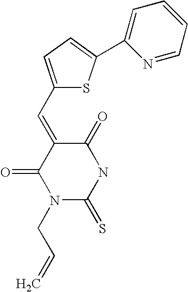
O=C1C(=CC2=CC=C(C3=CC=CC=N3)S2)C(=O)N(CC=C)C(=S)N1
